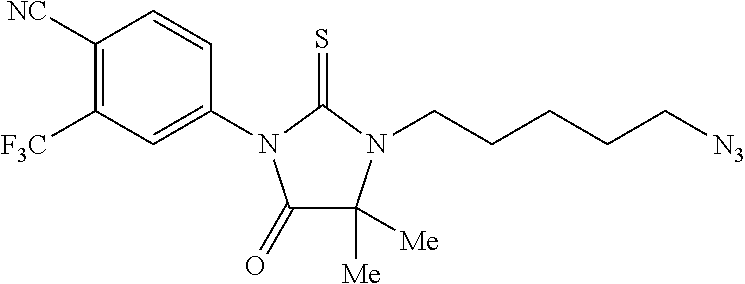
C1(=O)C([Me])([Me])N(CCCCC[N3])C(=S)N1C1=CC([F3C])=C([NC])C=C1
